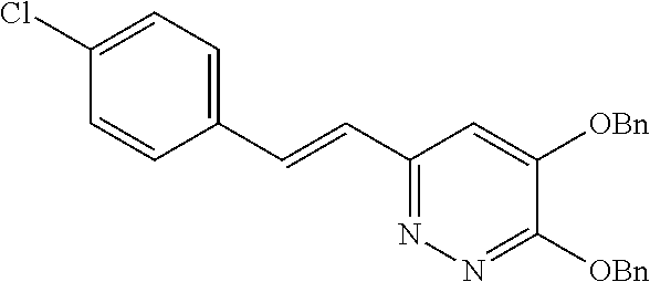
C1(C=CC2=NN=C([OBn])C([OBn])=C2)=CC=C(Cl)C=C1
